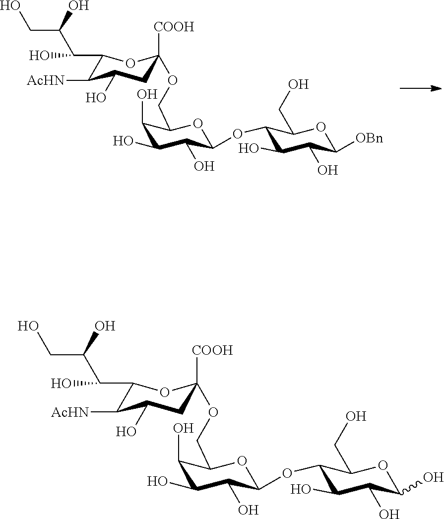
C1(C(C(O)CO)O)C([AcHN])C(O)CC([COOH])(OCC2C(O)C(O)C(O)C(OC3C(O)C(O)C([OBn])OC3CO)O2)O1.C1(C(C(O)CO)O)C([AcHN])C(O)CC([COOH])(OCC2C(O)C(O)C(O)C(OC3C(O)C(O)C(O)OC3CO)O2)O1
